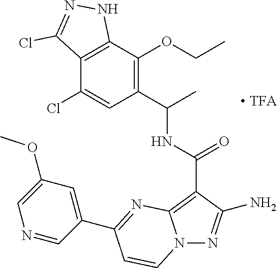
N12N=C(N)C(C(=O)NC(C)C3=C(OCC)C4=C(C(Cl)=C3)C(Cl)=NN4)=C1N=C(C1=CC(OC)=CN=C1)C=C2
